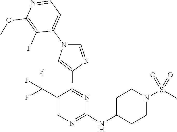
C1(NC2CCN(S(=O)(=O)C)CC2)=NC=C(C(F)(F)F)C(C2=CN(C3=CC=NC(OC)=C3F)C=N2)=N1
